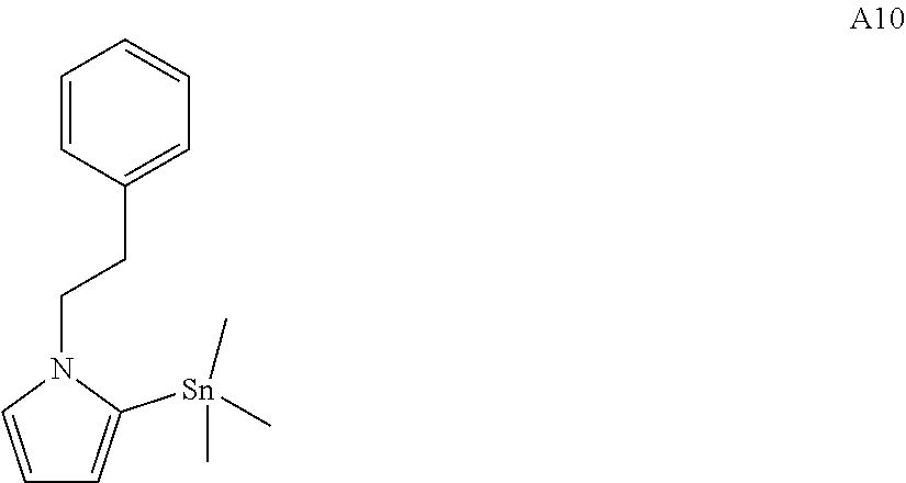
C1=CN(CCC2=CC=CC=C2)C([Sn](C)(C)C)=C1
